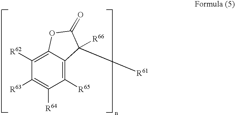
C1([R62])=C2C(=C([R65])C([R64])=C1[R63])C([R66])([R61])C(=O)O2
